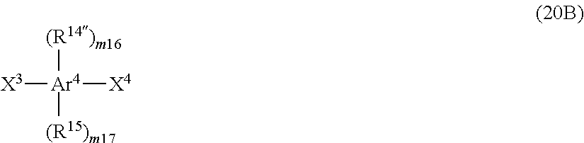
[X3][Ar4]([X4])([(R15)m17])[(R14)m16]
